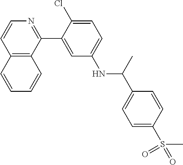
C12=C(C(C3=CC(NC(C4=CC=C(S(C)(=O)=O)C=C4)C)=CC=C3Cl)=NC=C1)C=CC=C2
